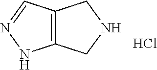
C12=C(CNC1)NN=C2.Cl
